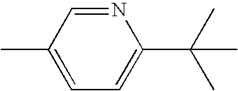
N1=CC(C)=CC=C1C(C)(C)C
